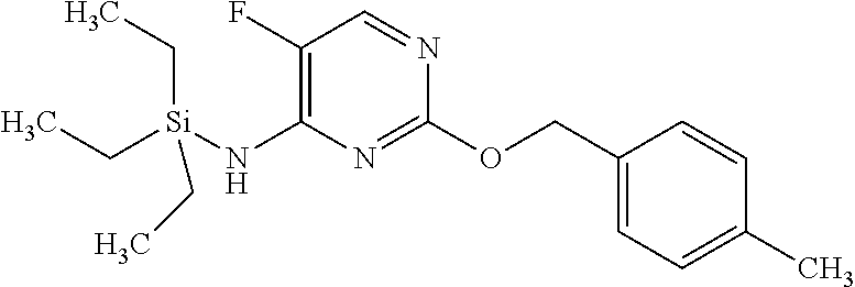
C1(C)=CC=C(COC2=NC(N[Si](CC)(CC)CC)=C(F)C=N2)C=C1
